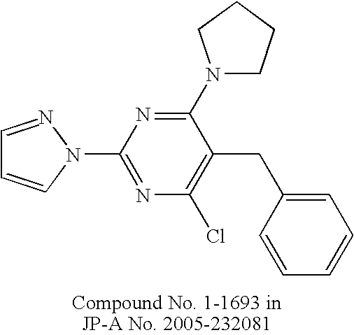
C1=NN(C2=NC(Cl)=C(CC3=CC=CC=C3)C(N3CCCC3)=N2)C=C1
